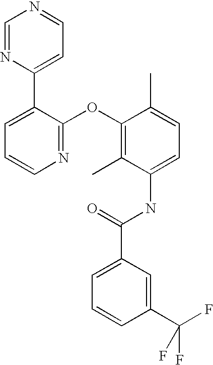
C1=NC(C2=CC=CN=C2OC2=C(C)C(NC(C3=CC=CC(C(F)(F)F)=C3)=O)=CC=C2C)=CC=N1
